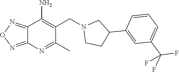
C(C1=C(N)C2=NON=C2N=C1C)N1CCC(C2=CC(C(F)(F)F)=CC=C2)C1
